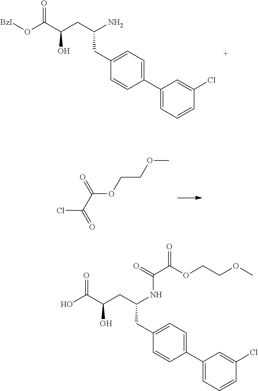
O(C(C(CC(CC1=CC=C(C2=CC=CC(Cl)=C2)C=C1)N)O)=O)[BzI].C(C(OCCOC)=O)(Cl)=O.OC(C(CC(CC1=CC=C(C2=CC=CC(Cl)=C2)C=C1)NC(C(OCCOC)=O)=O)O)=O
